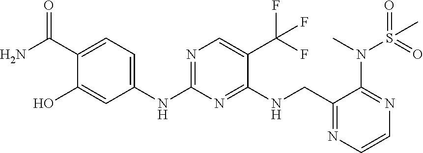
N(C1=NC=C(C(F)(F)F)C(NCC2=NC=CN=C2N(S(C)(=O)=O)C)=N1)C1=CC=C(C(N)=O)C(O)=C1
